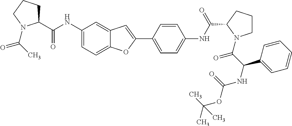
O=C(C)N1C(C(NC2=CC=C3C(=C2)C=C(C2=CC=C(NC(=O)C4CCCN4C(C(NC(OC(C)(C)C)=O)C4=CC=CC=C4)=O)C=C2)O3)=O)CCC1
